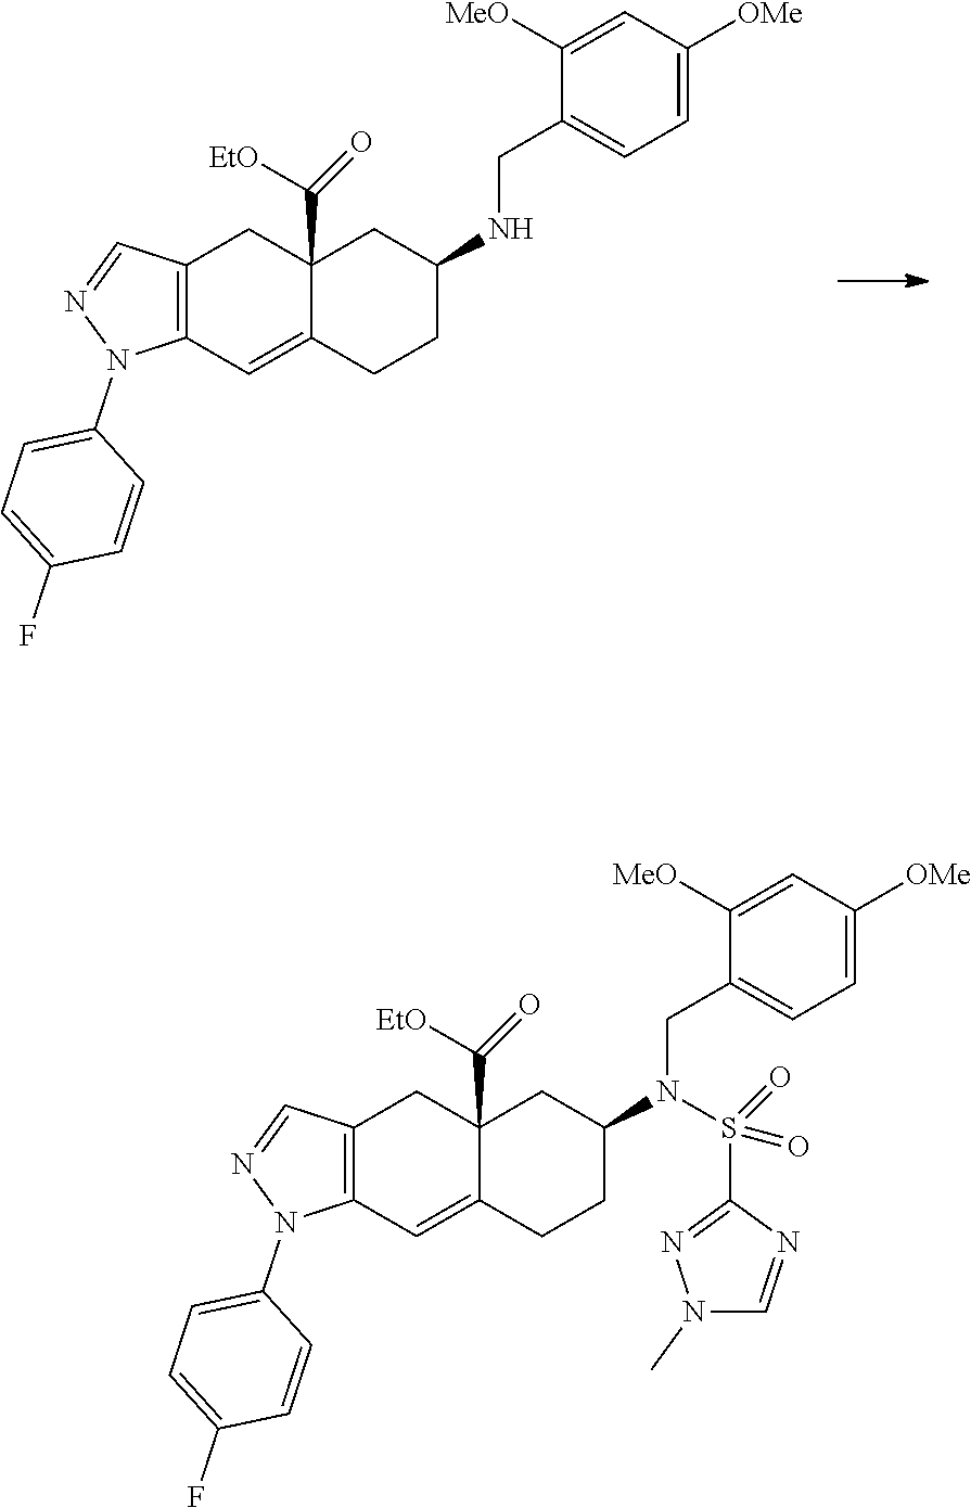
C12=C(C=C3C(C(=O)[EtO])(C1)CC(N(S(C1=NN(C)C=N1)(=O)=O)CC1=CC=C([OMe])C=C1[MeO])CC3)N(C1=CC=C(F)C=C1)N=C2.C12=C(C=C3C(C(=O)[EtO])(C1)CC(NCC1=CC=C([OMe])C=C1[MeO])CC3)N(C1=CC=C(F)C=C1)N=C2
